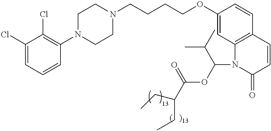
C1(Cl)=CC=CC(N2CCN(CCCCOC3=CC4=C(C=C3)C=CC(=O)N4C(C(C)C)OC(=O)C(CC)CC)CC2)=C1Cl
